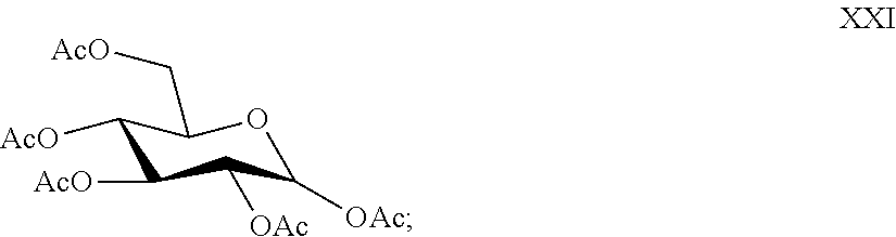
C1([AcO])C([AcO])C([OAc])C([OAc])OC1C[AcO]
